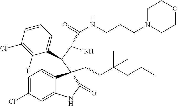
C1=C(Cl)C=C2C(=C1)C1(C(=O)N2)C(CC(CCC)(C)C)NC(C(=O)NCCCN2CCOCC2)C1C1=CC=CC(Cl)=C1F
